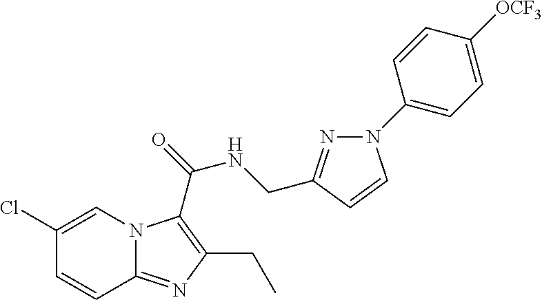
C1(Cl)=CN2C(=NC(CC)=C2C(=O)NCC2=NN(C3=CC=C([OCF3])C=C3)C=C2)C=C1
